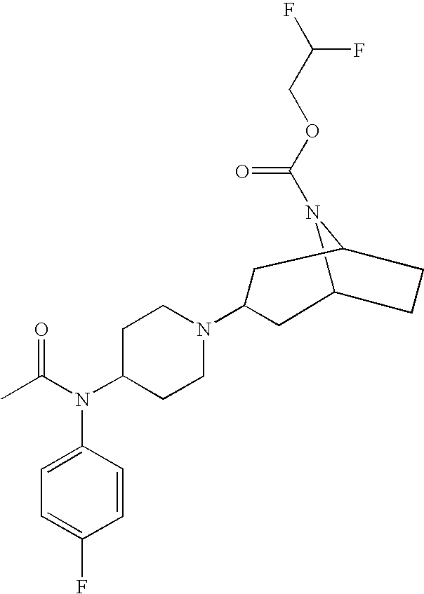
C12N(C(OCC(F)F)=O)C(CC1)CC(N1CCC(N(C(C)=O)C3=CC=C(F)C=C3)CC1)C2
